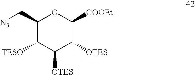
C1(C[N3])C([TESO])C([OTES])C([OTES])C([COOEt])O1
